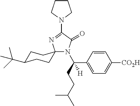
N1(C2=NC3(N(C(CCC(C)C)(C4=CC=C([CO2H])C=C4)[H])C2=O)CCC(C(C)(C)C)CC3)CCCC1
